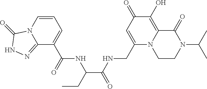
C12=NNC(=O)N1C=CC=C2C(NC(CC)C(NCC1=CC(=O)C(O)=C2N1CCN(C(C)C)C2=O)=O)=O
